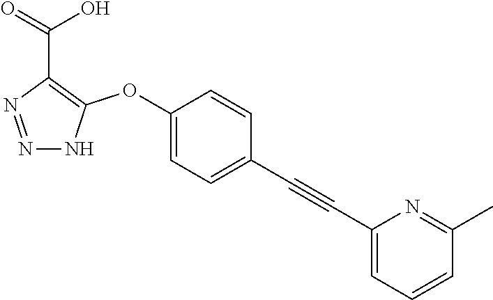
N1=NC(C(=O)O)=C(OC2=CC=C(C#CC3=CC=CC(C)=N3)C=C2)N1
